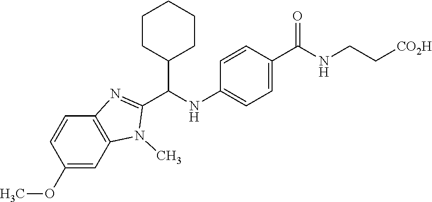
COC1=CC2=C(C=C1)N=C(C(NC1=CC=C(C(NCC[CO2H])=O)C=C1)C1CCCCC1)N2C
